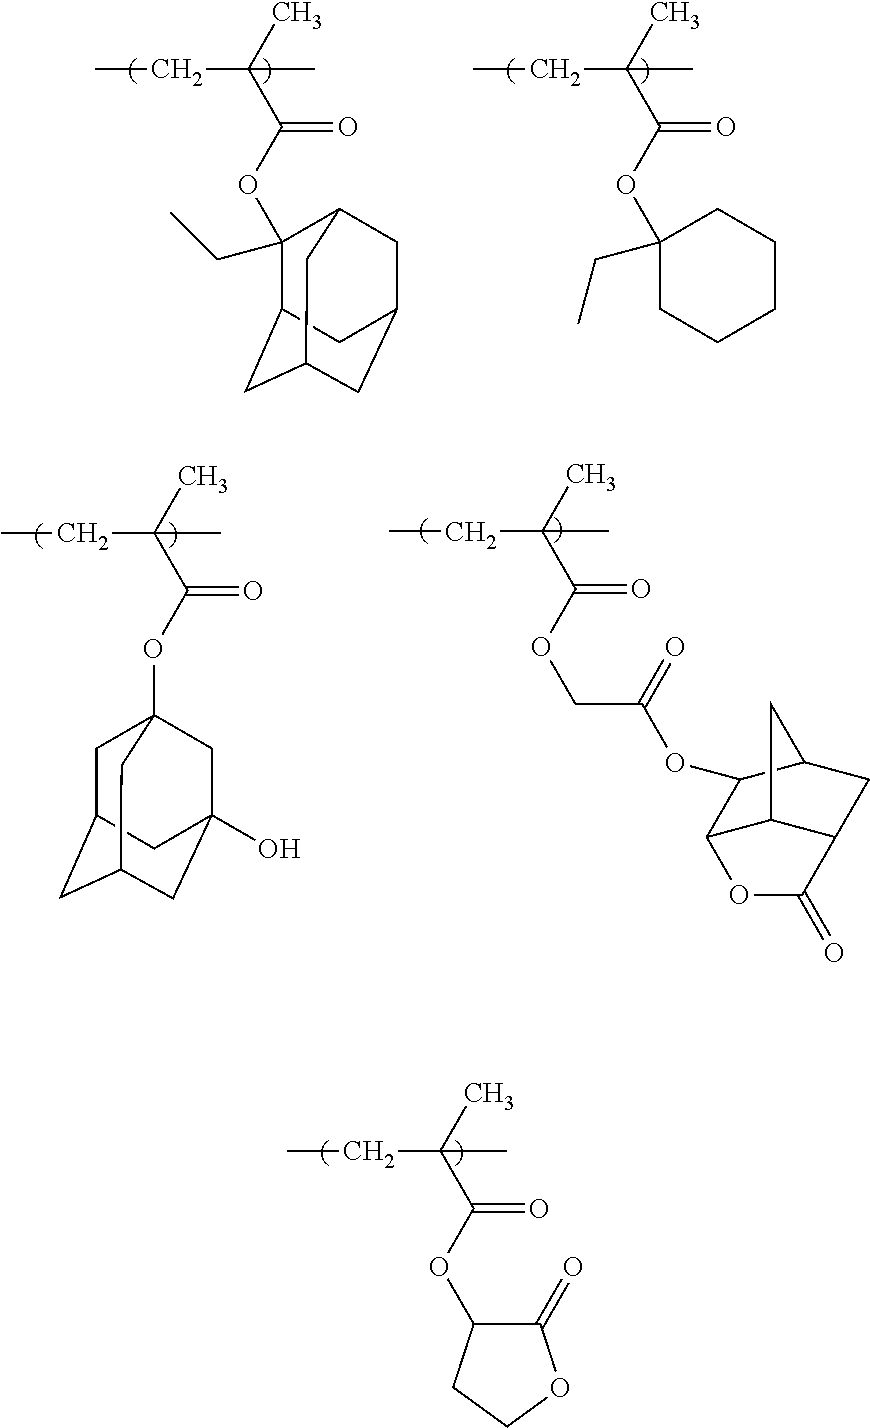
CCC(C)(C)C(OC1(CC)C2CC3CC(CC1C3)C2)=O.CCC(C)(C)C(OC1(CC)CCCCC1)=O.CCC(C)(C)C(OC1C(=O)OCC1)=O.CCC(C)(C)C(OC12CC3CC(CC(O)(C1)C3)C2)=O.CCC(C)(C)C(OCC(=O)OC1C2C3C(CC1C3)C(=O)O2)=O
